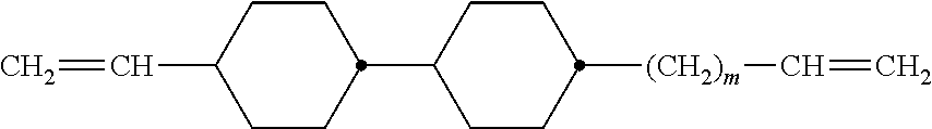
C1(C=C)CCC(C2CCC([(CH2)m]C=C)CC2)CC1
